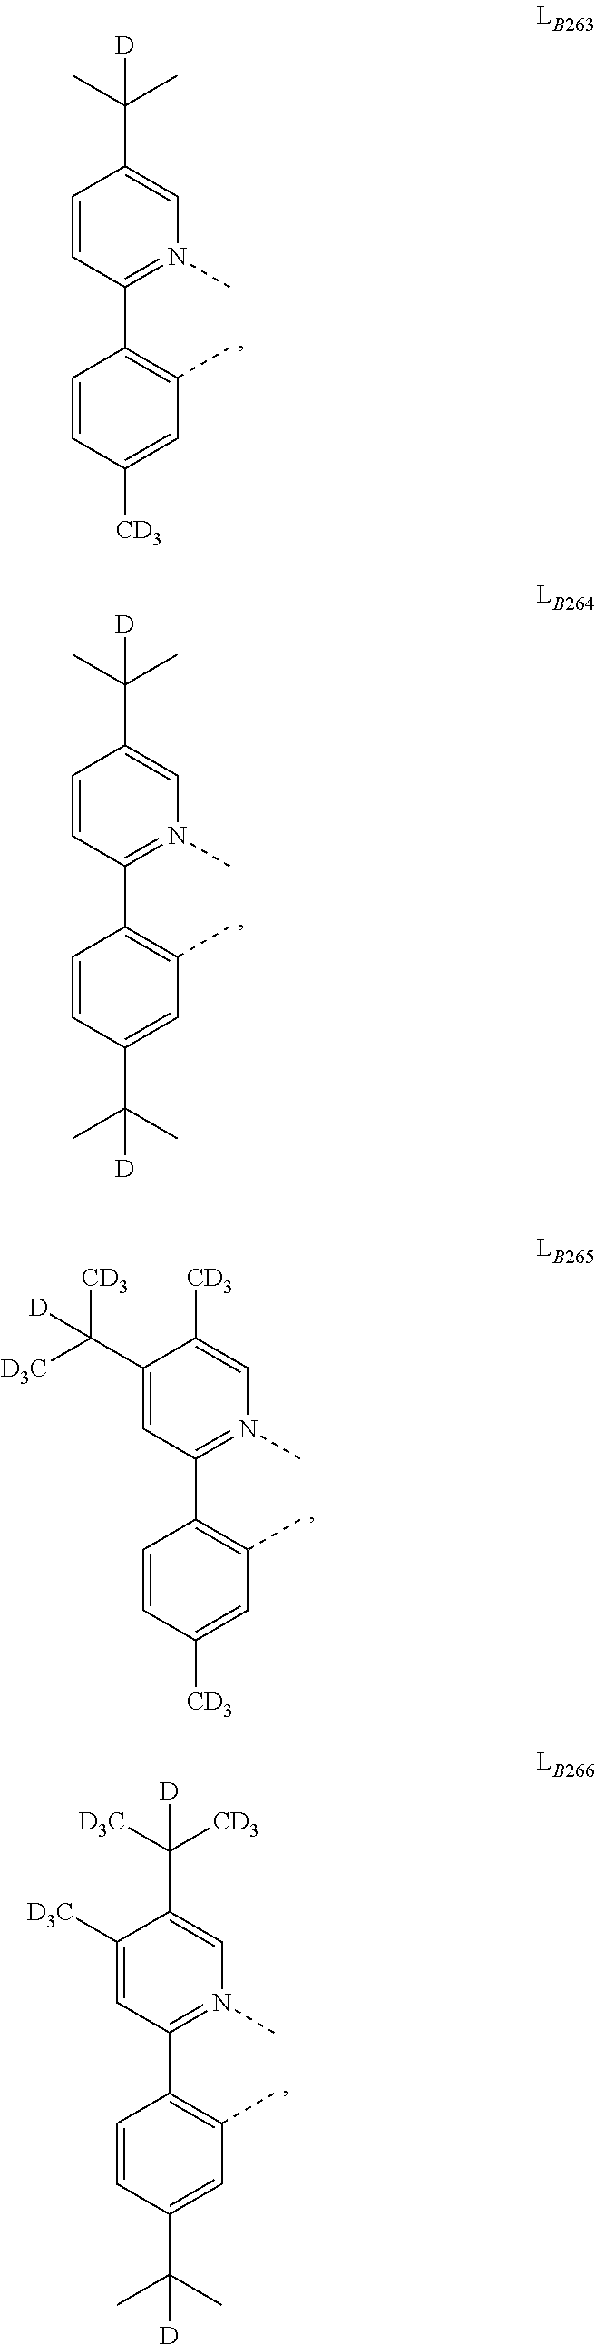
C1(C2=C(C)C=C([CD3])C=C2)=N(C)C=C(C([D])(C)C)C=C1.C1(C2=C(C)C=C(C([D])(C)C)C=C2)=N(C)C=C(C([D])(C)C)C=C1.C1(C2=C(C)C=C([CD3])C=C2)=N(C)C=C([CD3])C(C([D3C])([CD3])[D])=C1.C1(C2=C(C)C=C(C([D])(C)C)C=C2)=N(C)C=C(C([D])([D3C])[CD3])C([D3C])=C1
